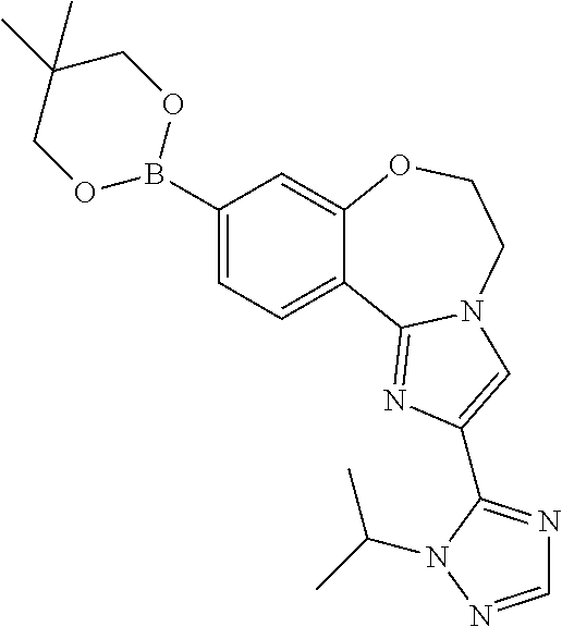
C1(B2OCC(C)(C)CO2)=CC=C2C(=C1)OCCN1C2=NC(C2=NC=NN2C(C)C)=C1
